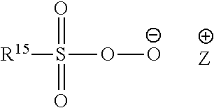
[R15]S(O[O-])(=O)=O.[Z]
